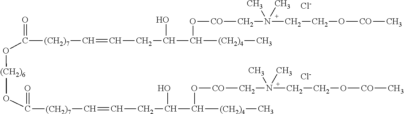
O=C([(CH2)7]C=CCC(O)C([(CH2)4]C)O[CO]CN(CCO[CO]C)(C)C)O[(CH2)6]OC(=O)[(CH2)7]C=CCC(O)C([(CH2)4]C)O[CO]CN(CCO[CO]C)(C)C.[Cl-].[Cl-]
